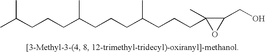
CC(CCCC(CCCC(CCCC1(C)OC1CO)C)C)C
